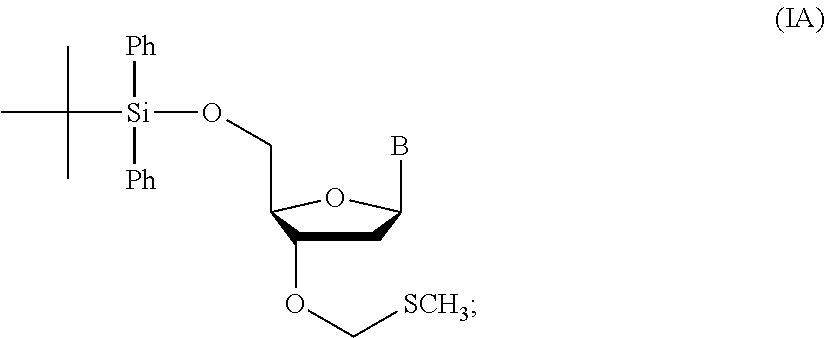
C1C(OC[SCH3])C(CO[Si](C(C)(C)C)([Ph])[Ph])OC1B
